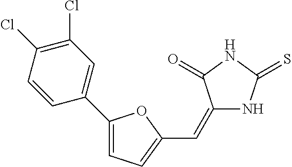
C1(C2=CC(Cl)=C(Cl)C=C2)=CC=C(C=C2NC(=S)NC2=O)O1
